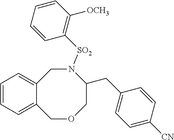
C12=CC=CC=C1COCC(CC1=CC=C([CN])C=C1)N([SO2]C1=C([OCH3])C=CC=C1)C2
